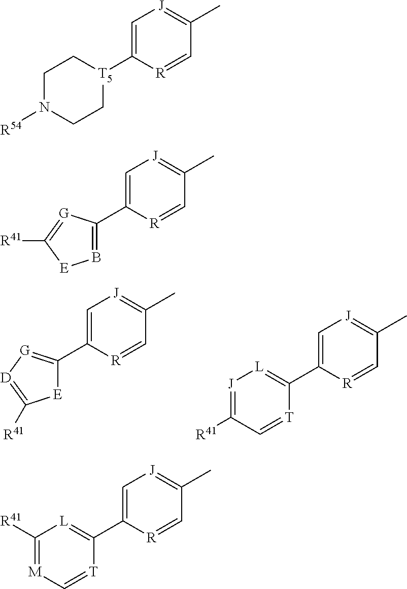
C1=C(C2=[G][D]=C([R41])[E]2)[R]=CC(C)=[J]1.C1=C(C2=[L][J]=C([R41])C=[T]2)[R]=CC(C)=[J]1.C1=C([T5]2CCN([R54])CC2)[R]=CC(C)=[J]1.C1=C(C2=B[E]C([R41])=[G]2)[R]=CC(C)=[J]1.C1=C(C2=[L]C([R41])=[M]C=[T]2)[R]=CC(C)=[J]1
